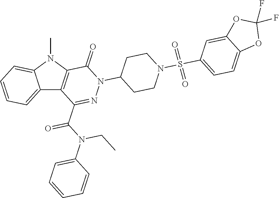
C12=CC=CC=C1N(C)C1=C2C(C(N(C2=CC=CC=C2)CC)=O)=NN(C2CCN(S(C3=CC=C4C(=C3)OC(F)(F)O4)(=O)=O)CC2)C1=O
